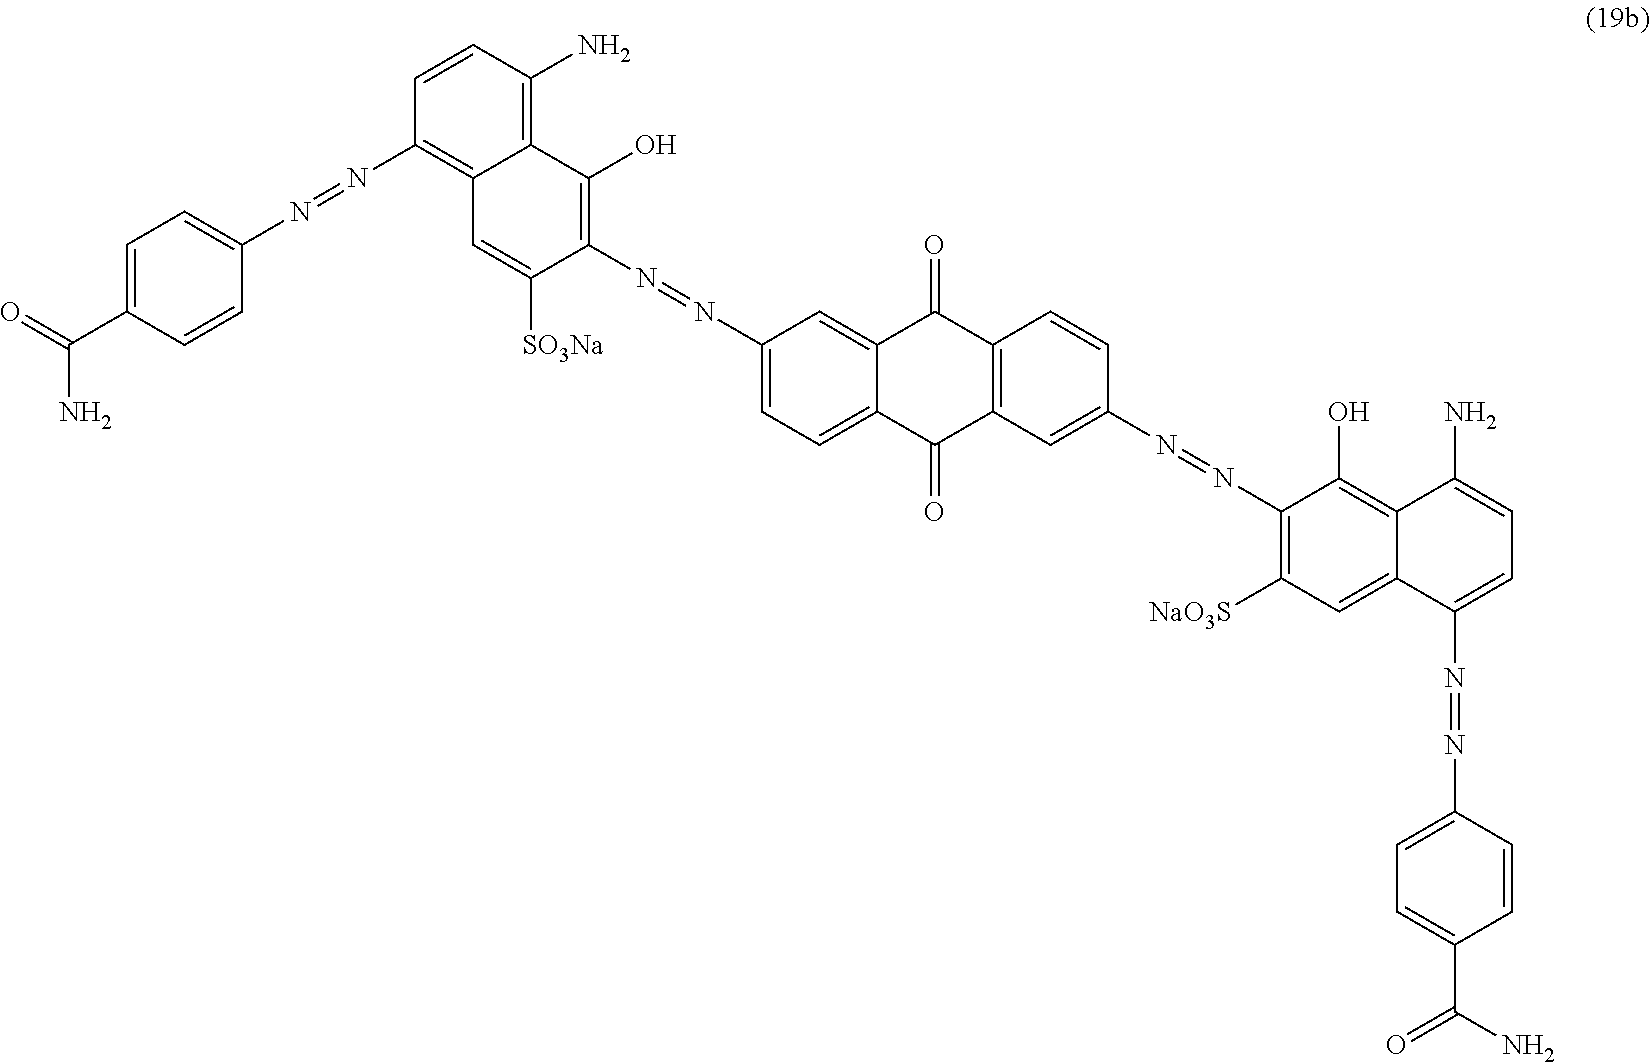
C1=CC(N)=C2C(=C1N=NC1=CC=C(C(=O)N)C=C1)C=C([SO3Na])C(N=NC1=CC=C3C(=C1)C(=O)C1=C(C3=O)C=C(N=NC3=C([NaO3S])C=C4C(=C3O)C(N)=CC=C4N=NC3=CC=C(C(N)=O)C=C3)C=C1)=C2O
